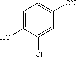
C1=C(O)C(Cl)=CC([CN])=C1
